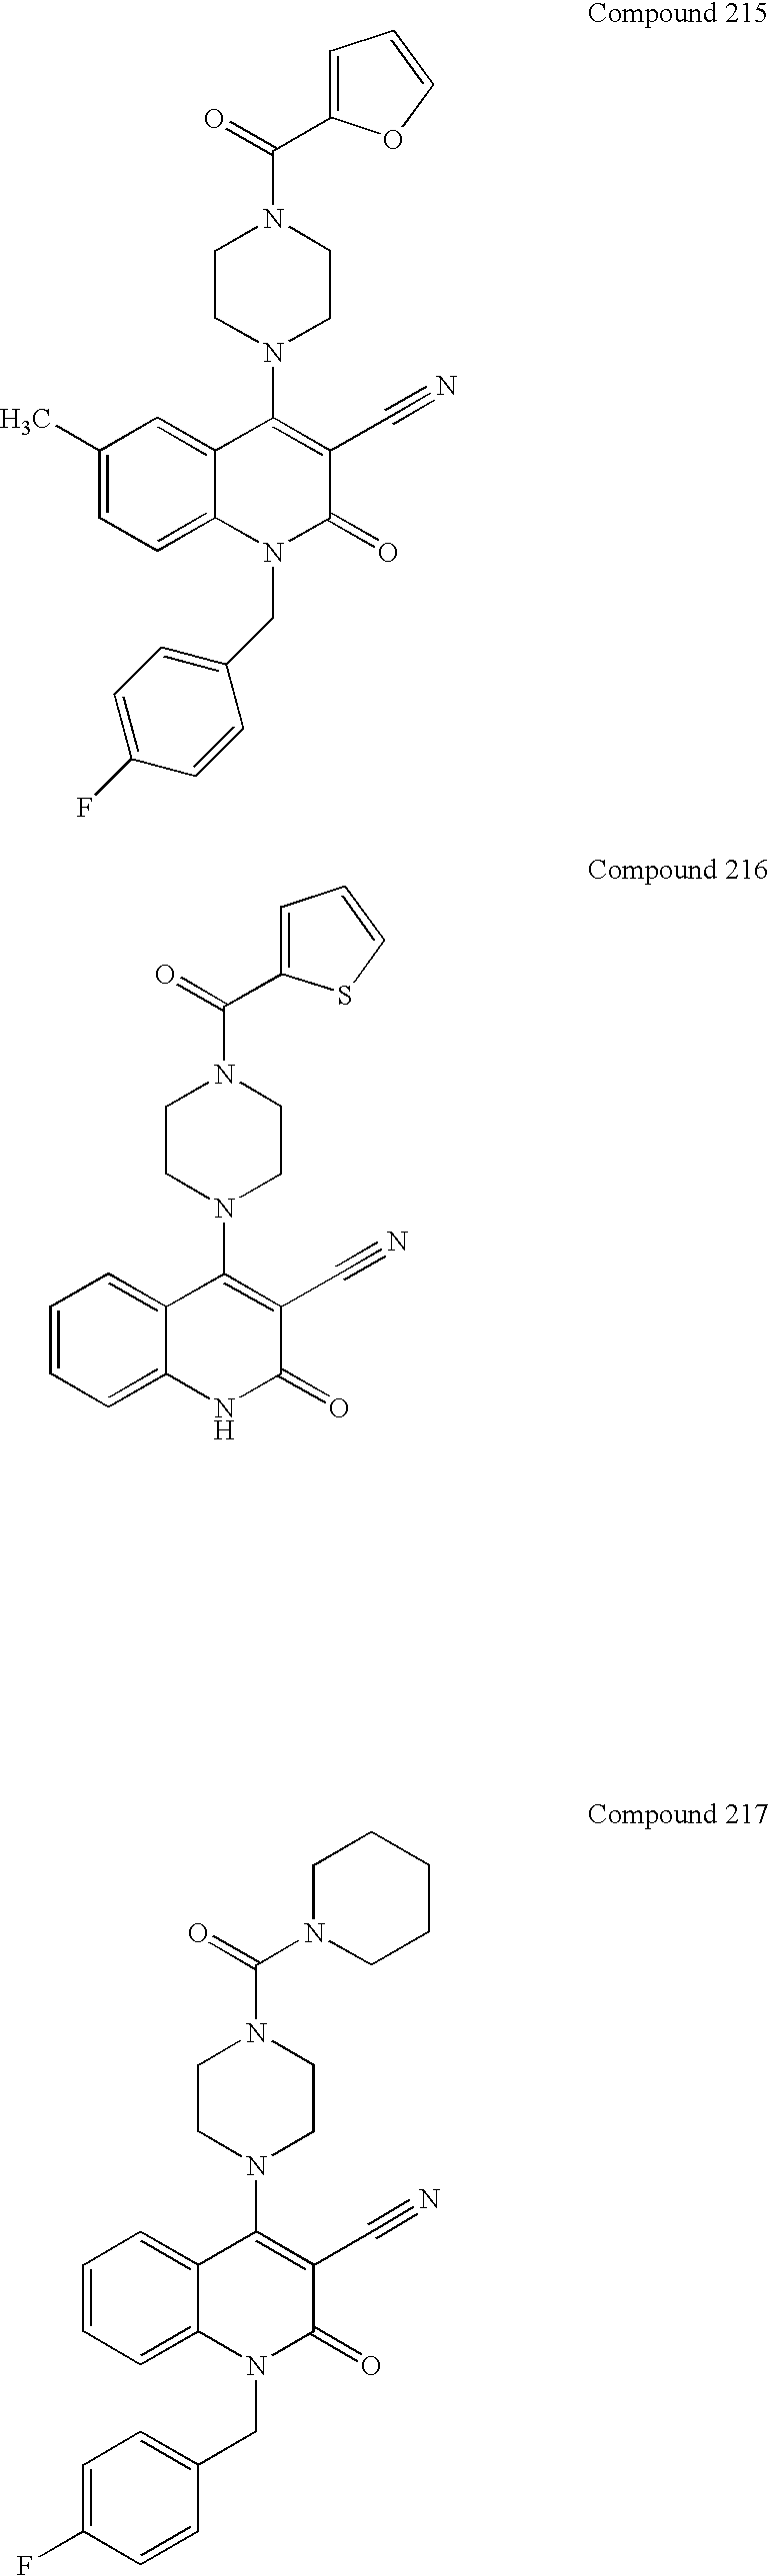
C1=C(C(=O)N2CCN(C3=C(C#N)C(=O)N(CC4=CC=C(F)C=C4)C4=CC=C(C)C=C34)CC2)OC=C1.C1=C(C(=O)N2CCN(C3=C(C#N)C(=O)NC4=CC=CC=C34)CC2)SC=C1.N1(C(=O)N2CCN(C3=C(C#N)C(=O)N(CC4=CC=C(F)C=C4)C4=CC=CC=C34)CC2)CCCCC1
